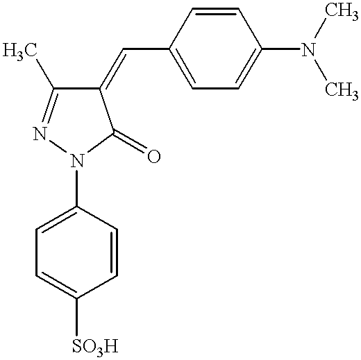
C1(=CC2=CC=C(N(C)C)C=C2)C(C)=NN(C2=CC=C([SO3H])C=C2)C1=O
